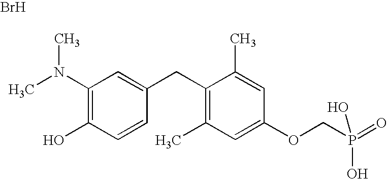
C1(N(C)C)=C(O)C=CC(CC2=C(C)C=C(OCP(O)(O)=O)C=C2C)=C1.Br
